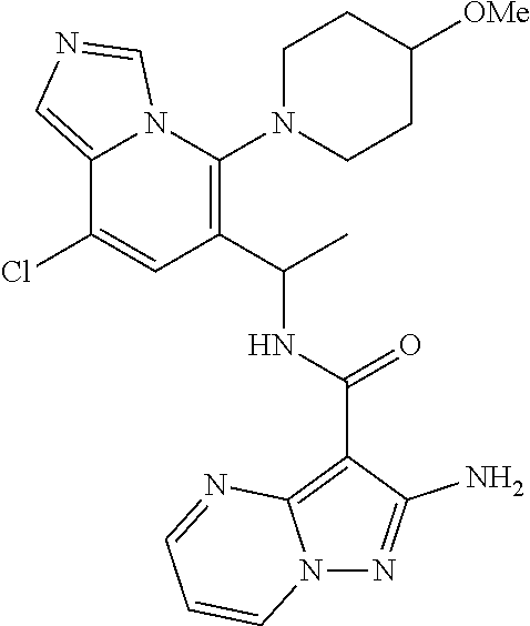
C12=CN=CN1C(N1CCC([OMe])CC1)=C(C(C)NC(C1=C3N(N=C1N)C=CC=N3)=O)C=C2Cl
